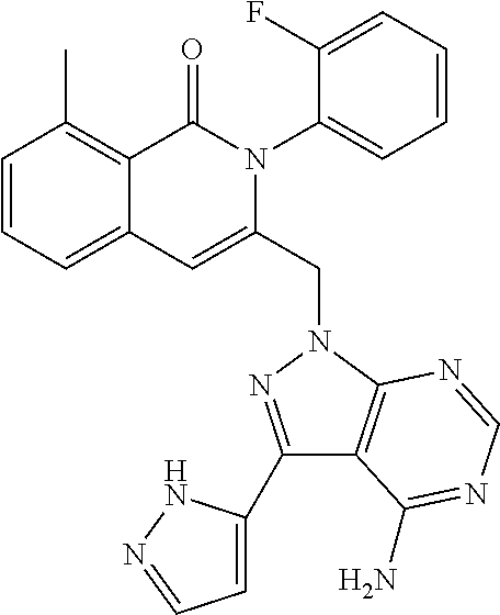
C1=CC=C2C(=C1C)C(=O)N(C1=CC=CC=C1F)C(CN1C3=C(C(C4=CC=NN4)=N1)C(N)=NC=N3)=C2
